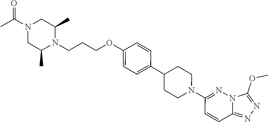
C1=C(C2CCN(C3=NN4C(=NN=C4OC)C=C3)CC2)C=CC(OCCCN2C(C)CN(C(C)=O)CC2C)=C1
